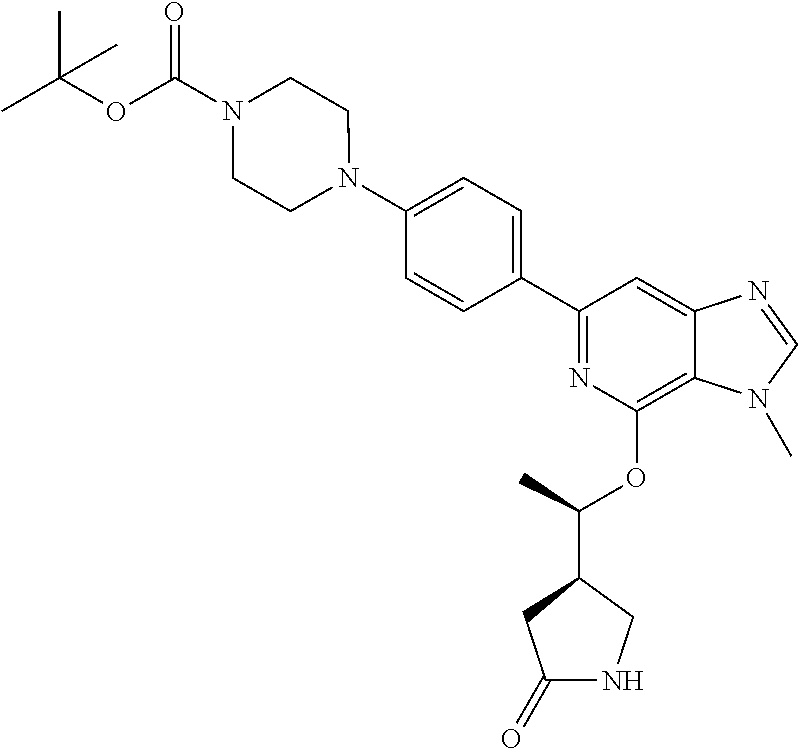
N1=C(C2=CC=C(N3CCN(C(=O)OC(C)(C)C)CC3)C=C2)C=C2C(=C1OC(C)C1CNC(=O)C1)N(C)C=N2
